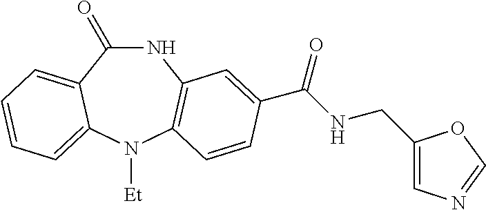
C1(=O)NC2=C(N([Et])C3=CC=CC=C13)C=CC(C(NCC1=CN=CO1)=O)=C2
